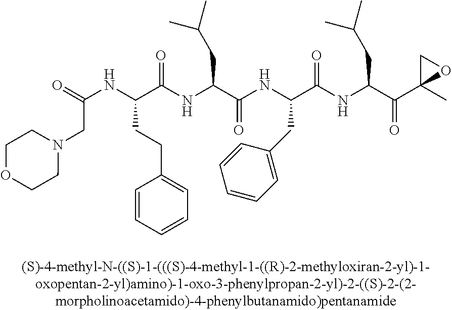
O=C(NC(C(NC(C(NC(C(NC(C(C1(C)OC1)=O)CC(C)C)=O)CC1=CC=CC=C1)=O)CC(C)C)=O)CCC1=CC=CC=C1)CN1CCOCC1
